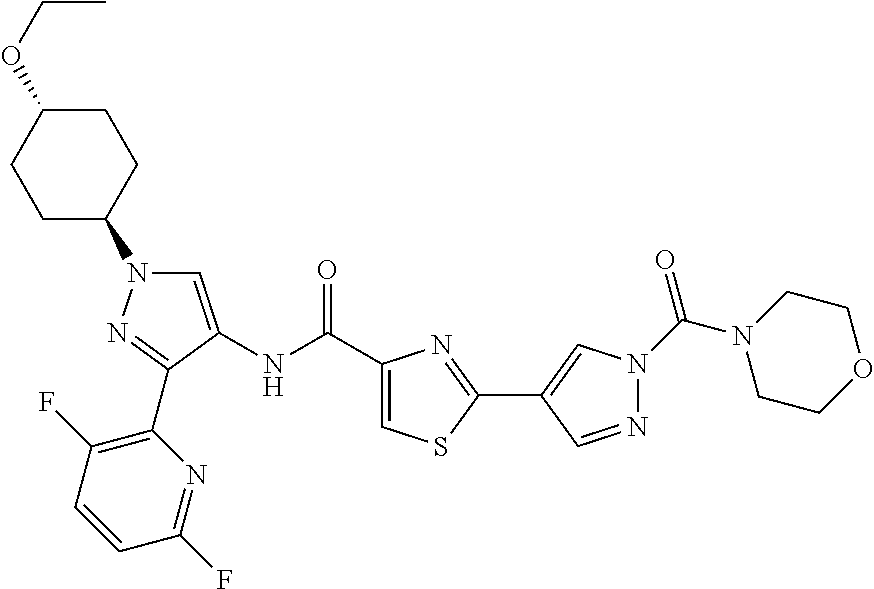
C1=C(NC(C2=CSC(C3=CN(C(N4CCOCC4)=O)N=C3)=N2)=O)C(C2=C(F)C=CC(F)=N2)=NN1C1CCC(OCC)CC1
